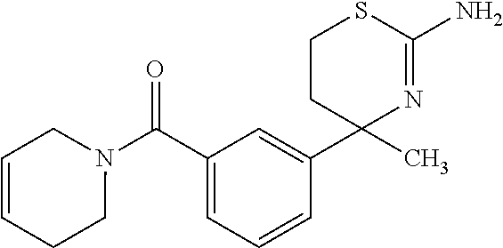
C1(C(N2CC=CCC2)=O)=CC=CC(C2(C)N=C(N)SCC2)=C1
